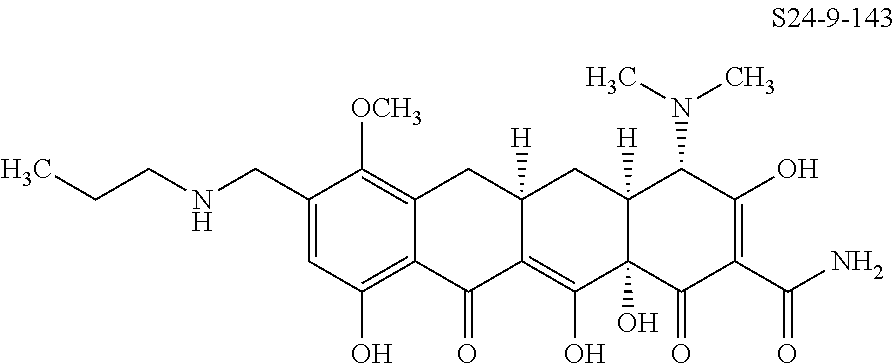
C1=C(CNCCC)C([OCH3])=C2C(=C1O)C(=O)C1=C(O)C3(O)C([H])(CC1([H])C2)C(N(C)C)C(O)=C(C(N)=O)C3=O
